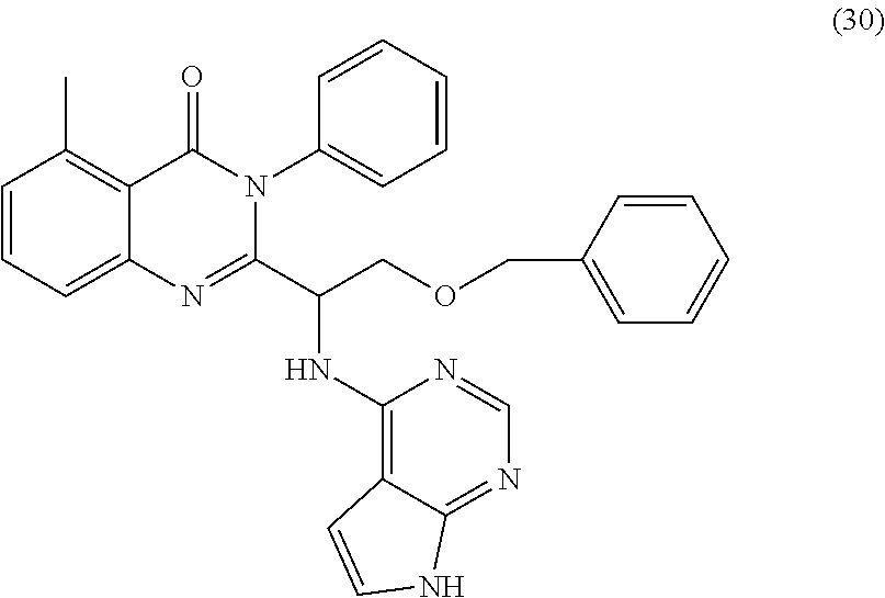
C1=CC=C2C(=C1C)C(=O)N(C1=CC=CC=C1)C(C(NC1=C3C(=NC=N1)NC=C3)COCC1=CC=CC=C1)=N2
